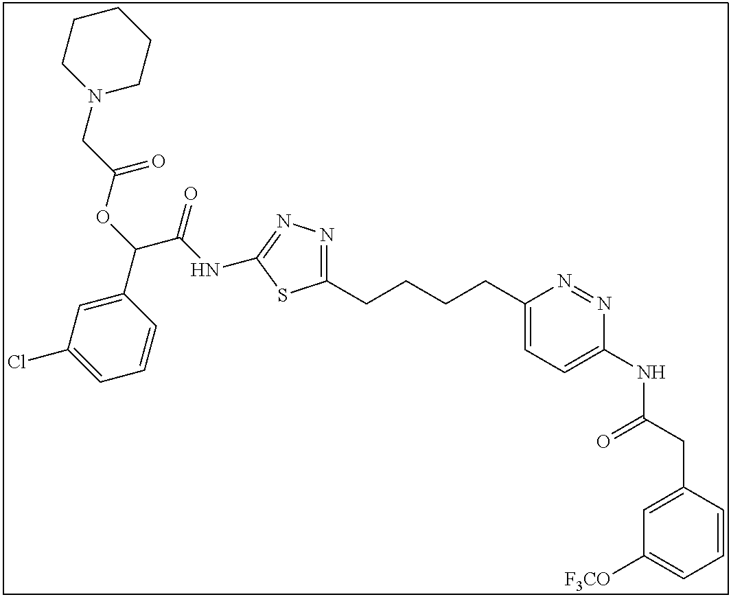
C1=CC(CC(NC2=CC=C(CCCCC3=NN=C(NC(C(OC(=O)CN4CCCCC4)C4=CC(Cl)=CC=C4)=O)S3)N=N2)=O)=CC([F3CO])=C1
